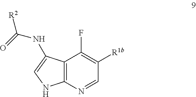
C12=C(N=CC([R1b])=C1F)NC=C2NC([R2])=O
